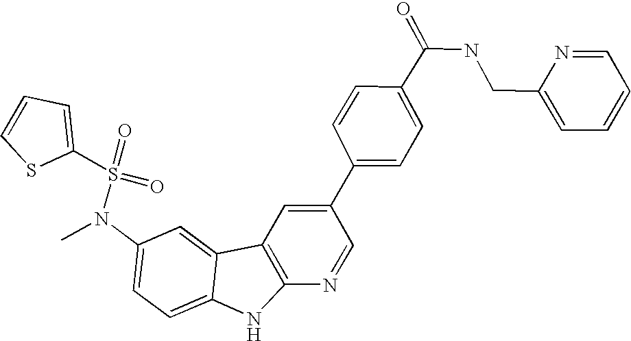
N(C1=CC=C2C(=C1)C1=C(N2)N=CC(C2=CC=C(C(NCC3=CC=CC=N3)=O)C=C2)=C1)(C)S(=O)(=O)C1=CC=CS1
